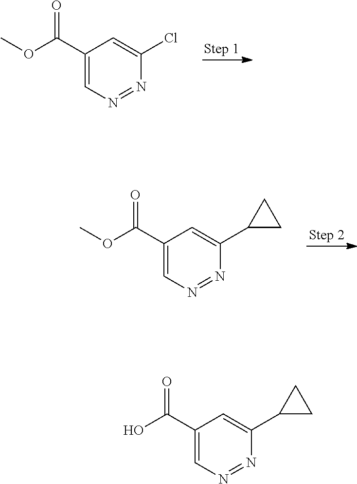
C1(C(OC)=O)=CN=NC(Cl)=C1.C1(C(OC)=O)=CN=NC(C2CC2)=C1.C1(C(O)=O)=CN=NC(C2CC2)=C1
